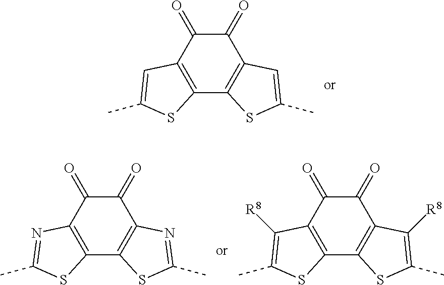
C1(=O)C(=O)C2=C(C3=C1C=C(C)S3)SC(C)=C2.C1(=O)C(=O)C2=C(C3=C1N=C(C)S3)SC(C)=N2.C1(=O)C(=O)C2=C(C3=C1C([R8])=C(C)S3)SC(C)=C2[R8]
